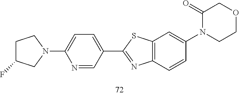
C1=CC2=C(C=C1N1C(=O)COCC1)SC(C1=CC=C(N3CCC(F)C3)N=C1)=N2
